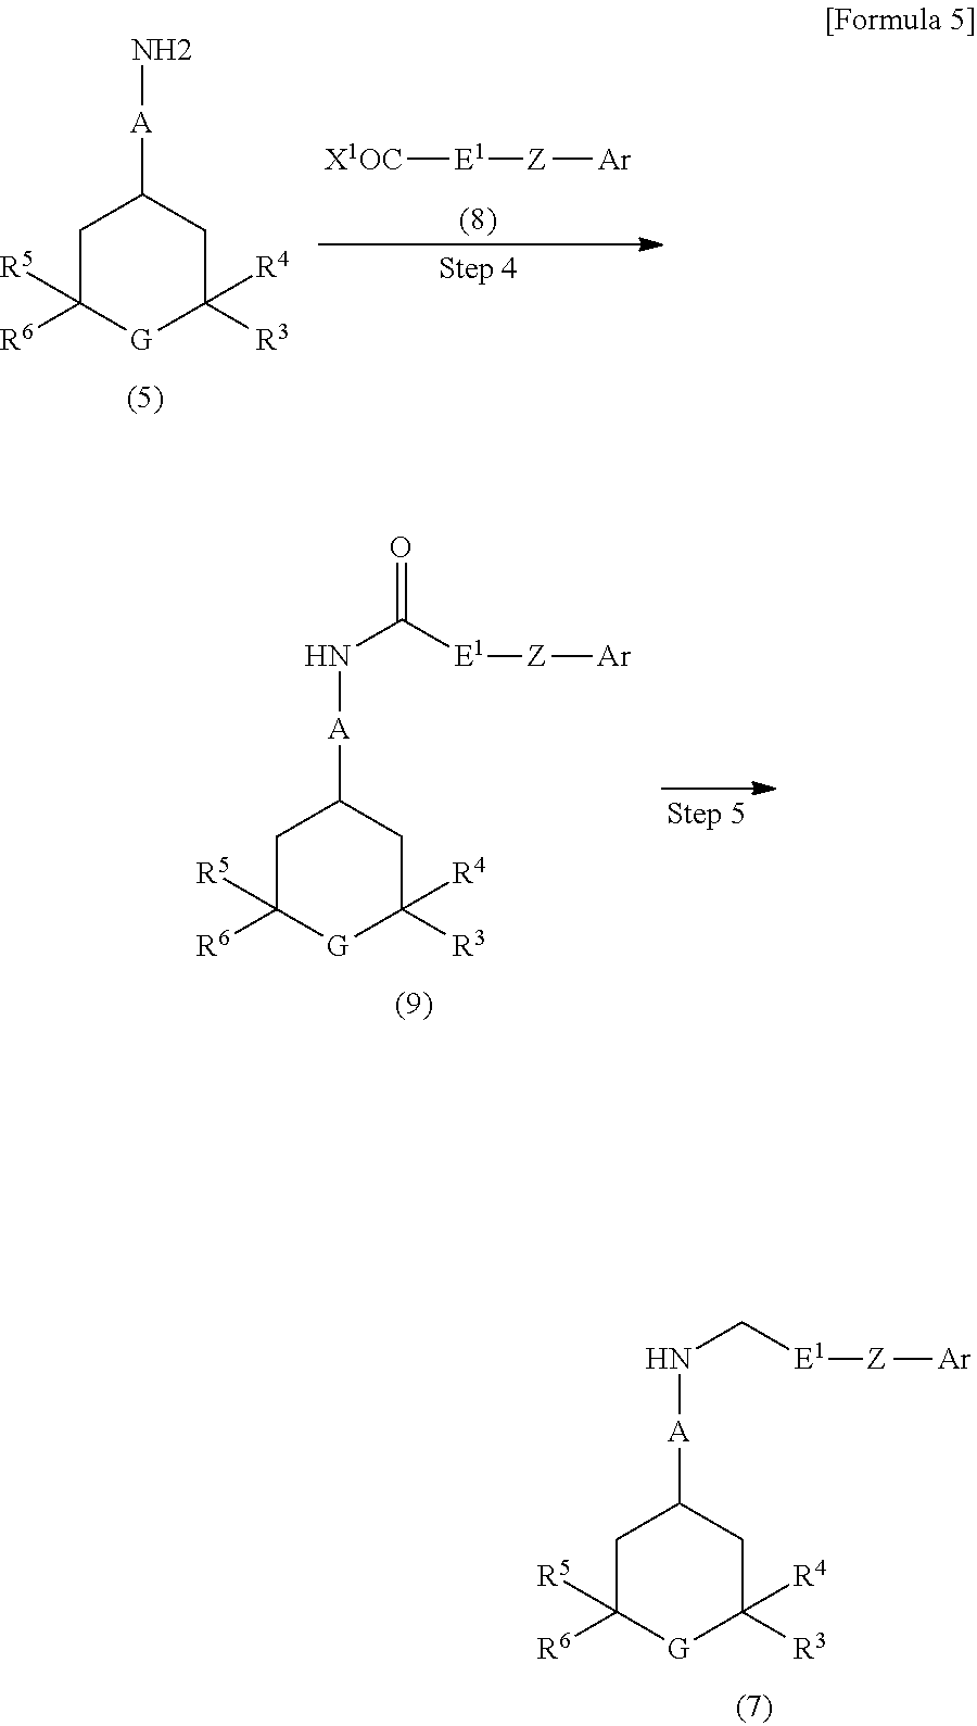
C1C([R5])([R6])[G]C([R4])([R3])CC1[A]NC[E1][Z][Ar].C1C([R5])([R6])[G]C([R4])([R3])CC1[A]N.[X1OC][E1][Z][Ar].C1C([R5])([R6])[G]C([R4])([R3])CC1[A]NC([E1][Z][Ar])=O
